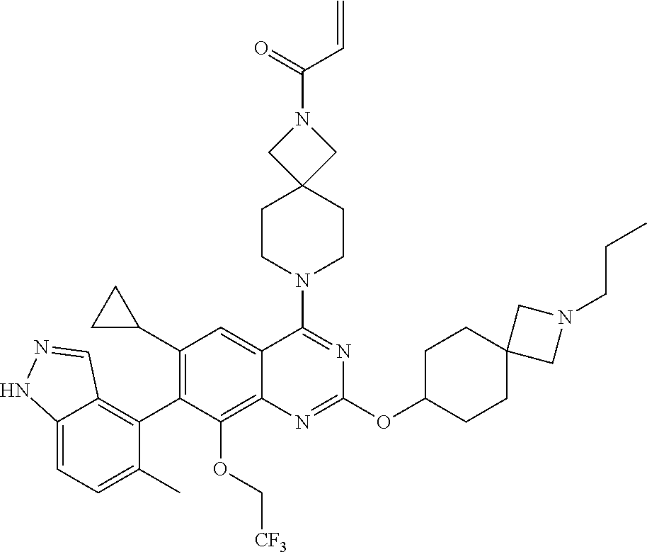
C12=CC=C(C)C(C3=C(C4CC4)C=C4C(=C3OC[CF3])N=C(OC3CCC5(CC3)CN(CCC)C5)N=C4N3CCC4(CC3)CN(C(=O)C=C)C4)=C1C=NN2
